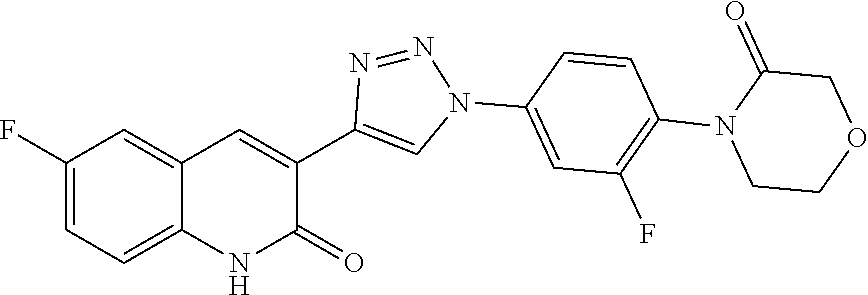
C1(F)=CC=C2C(=C1)C=C(C1=CN(C3=CC(F)=C(N4CCOCC4=O)C=C3)N=N1)C(=O)N2
